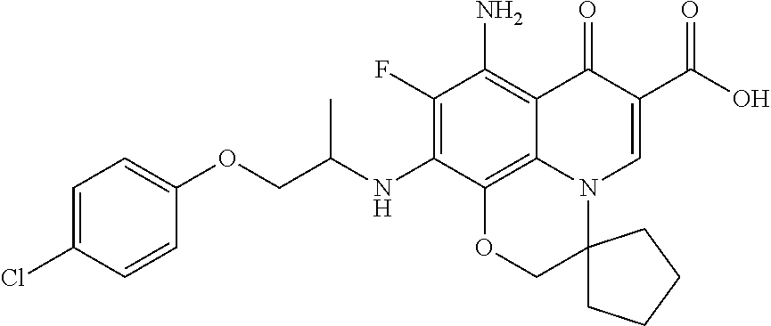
C1(F)=C(NC(COC2=CC=C(Cl)C=C2)C)C2=C3C(=C1N)C(=O)C(C(=O)O)=CN3C1(CO2)CCCC1
